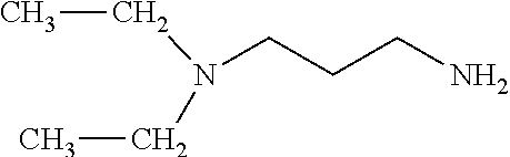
N(CCCN)(CC)CC
